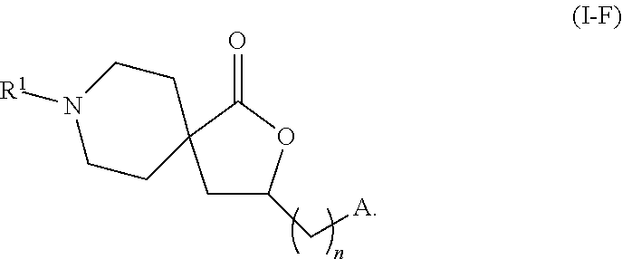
C1C(C[A])OC(=O)C12CCN([R1])CC2
